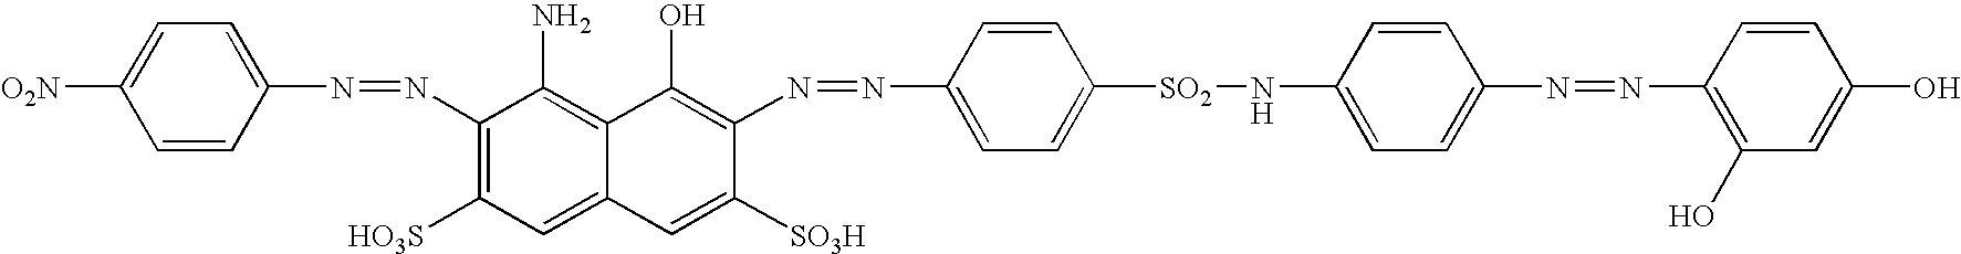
C1=C([O2N])C=CC(N=NC2=C([HO3S])C=C3C(=C2N)C(O)=C(N=NC2=CC=C([SO2]NC4=CC=C(N=NC5=C(O)C=C(O)C=C5)C=C4)C=C2)C([SO3H])=C3)=C1
